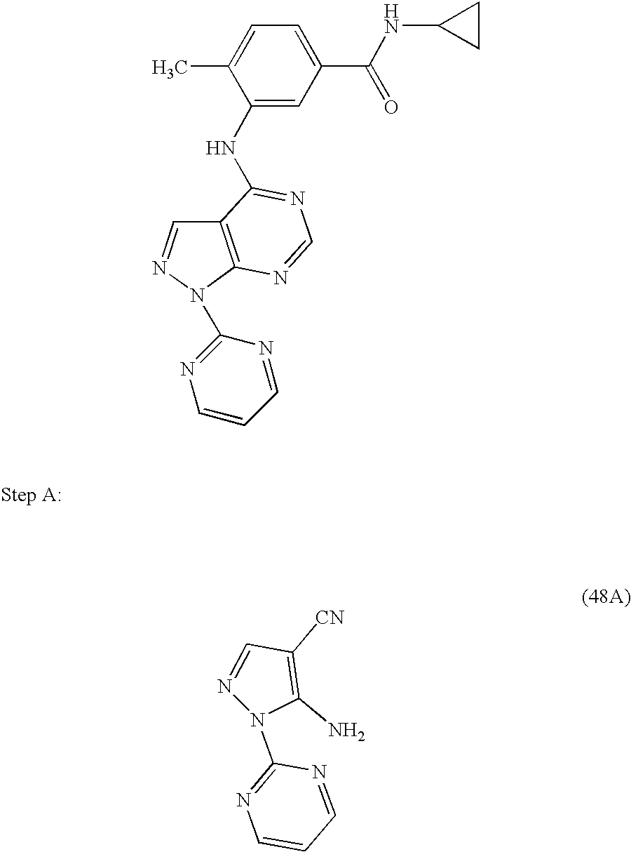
C1([CN])=C(N)N(C2=NC=CC=N2)N=C1.CC1=CC=C(C(=O)NC2CC2)C=C1NC1=NC=NC2=C1C=NN2C1=NC=CC=N1
